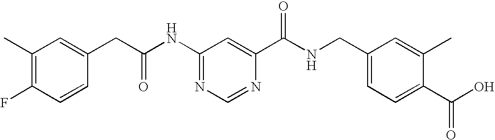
N1=C(NC(CC2=CC(C)=C(F)C=C2)=O)C=C(C(NCC2=CC=C(C(O)=O)C(C)=C2)=O)N=C1
